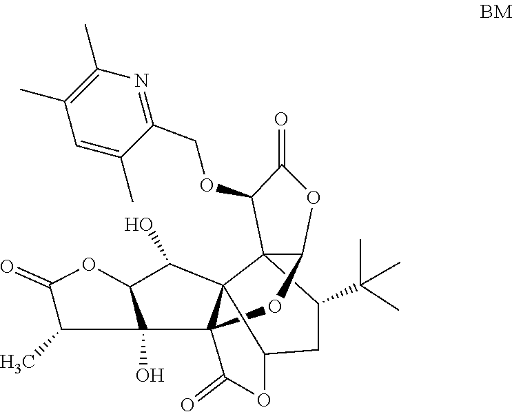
C1(C)C2(O)C(OC1=O)C(O)C13C24C(=O)OC1CC(C(C)(C)C)C31C(O4)OC(=O)C1OCC1=NC(C)=C(C)C=C1C
